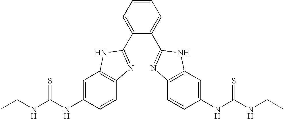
C1=CC=C(C2=NC3=C(C=C(NC(NCC)=S)C=C3)N2)C(C2=NC3=C(C=C(NC(NCC)=S)C=C3)N2)=C1
